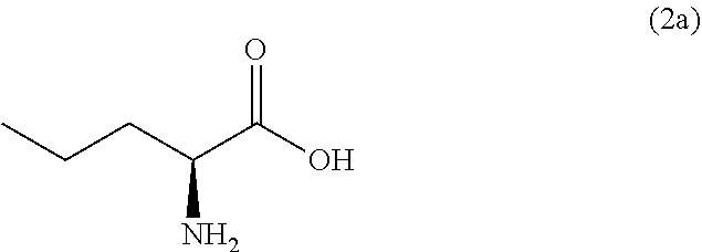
CCCC(C(O)=O)N
